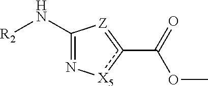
C1(N[R2])=N[X5]c(C(OC)=O)=[Z]1
